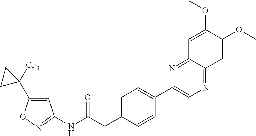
N1=C(NC(CC2=CC=C(C3=CN=C4C(=N3)C=C(OC)C(OC)=C4)C=C2)=O)C=C(C2([CF3])CC2)O1
